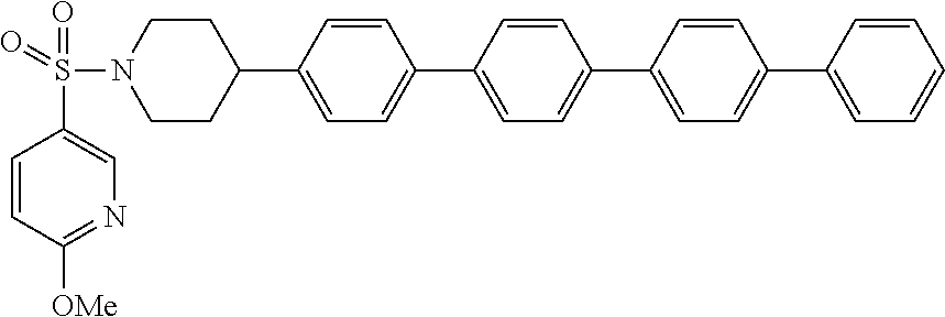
C1=CC([OMe])=NC=C1S(N1CCC(C2=CC=C(C3=CC=C(C4=CC=C(C5=CC=CC=C5)C=C4)C=C3)C=C2)CC1)(=O)=O
